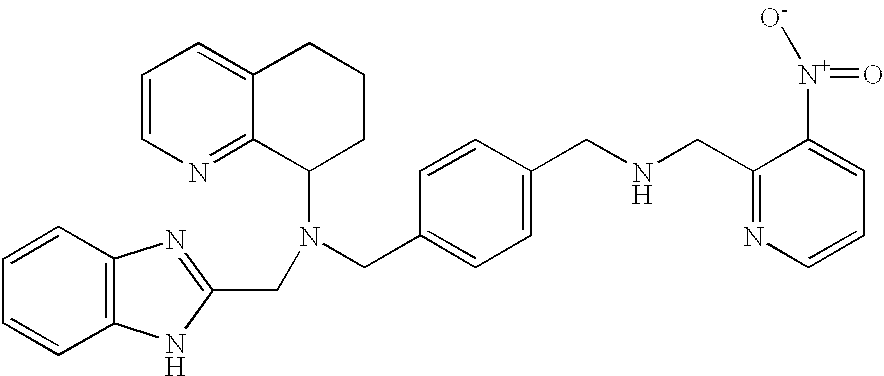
C1=CN=C2C(=C1)CCCC2N(CC1=NC2=C(N1)C=CC=C2)CC1=CC=C(CNCC2=NC=CC=C2[N+](=O)[O-])C=C1
